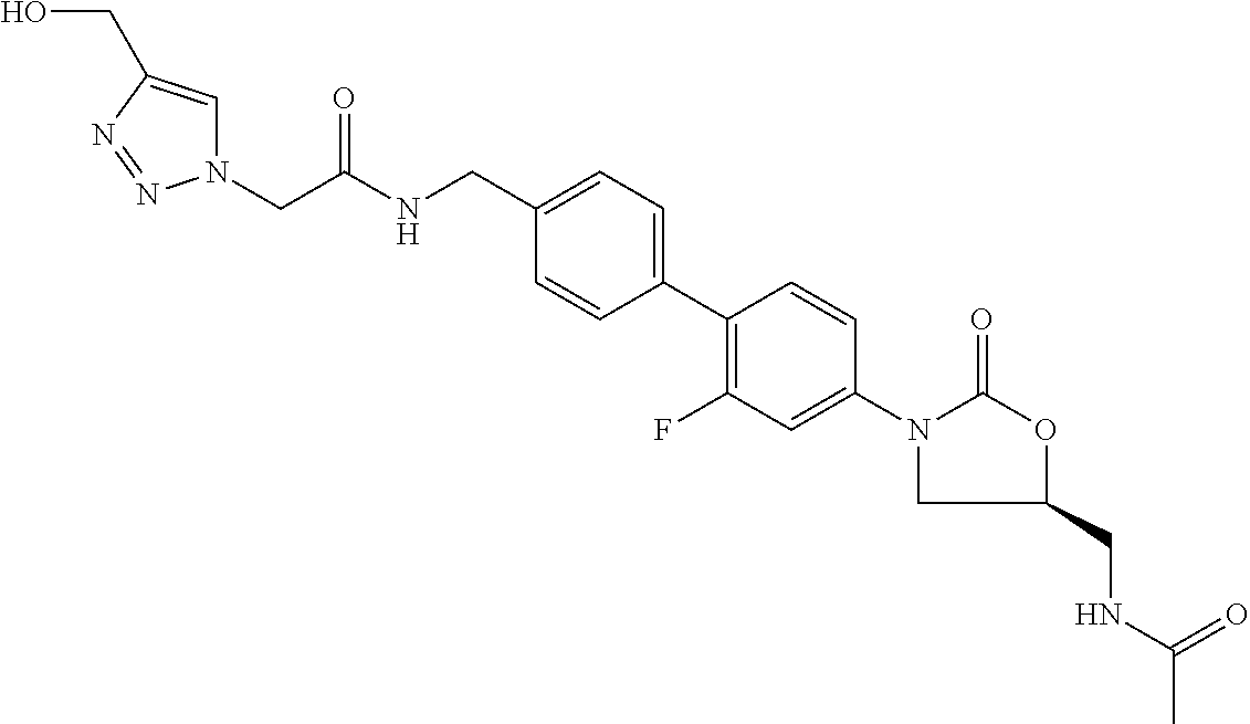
N1(CC(NCC2=CC=C(C3=C(F)C=C(N4C(=O)OC(CNC(C)=O)C4)C=C3)C=C2)=O)C=C(CO)N=N1
